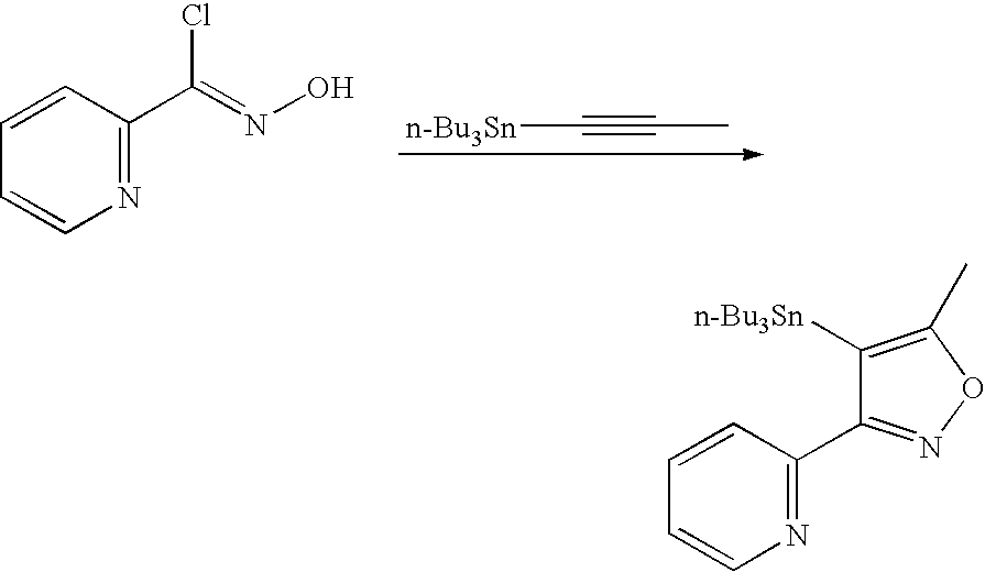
N1=C(C(=NO)Cl)C=CC=C1.[n-Bu3Sn]C#CC.N1=C(C2=NOC(C)=C2[n-Bu3Sn])C=CC=C1
